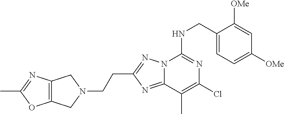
C1(CNC2=NC(Cl)=C(C)C3=NC(CCN4CC5=C(C4)OC(C)=N5)=NN23)=CC=C([OMe])C=C1[OMe]
